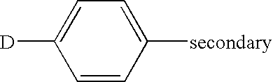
C1=CC([secondary])=CC=C1[D]
